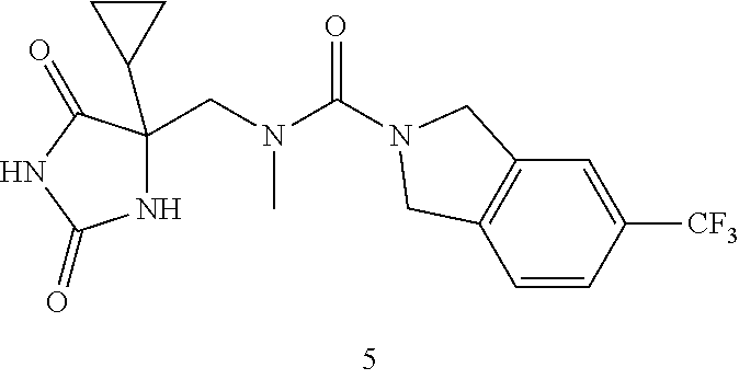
N1C(CN(C(N2CC3=C(C=CC([CF3])=C3)C2)=O)C)(C2CC2)C(=O)NC1=O
